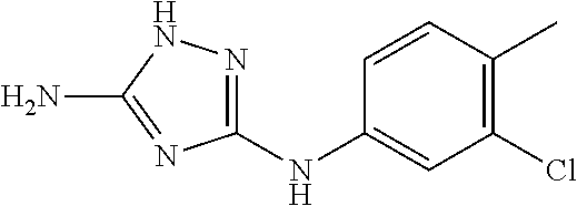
C1(Cl)=C(C)C=CC(NC2=NNC(N)=N2)=C1
